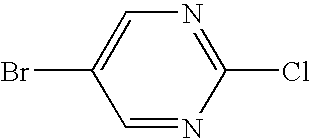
C1=NC(Cl)=NC=C1Br
